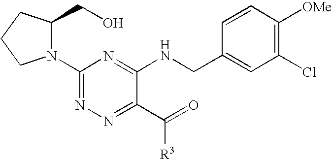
C1(N2C(CO)CCC2)=NN=C(C(=O)[R3])C(NCC2=CC(Cl)=C([OMe])C=C2)=N1
